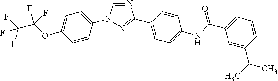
N1=CN(C2=CC=C(OC(C(F)(F)F)(F)F)C=C2)N=C1C1=CC=C(NC(C2=CC=CC(C(C)C)=C2)=O)C=C1
